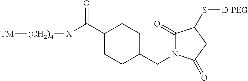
[TM][(CH2)4][X]C(C1CCC(CN2C(=O)C(S[D-PEG])CC2=O)CC1)=O
